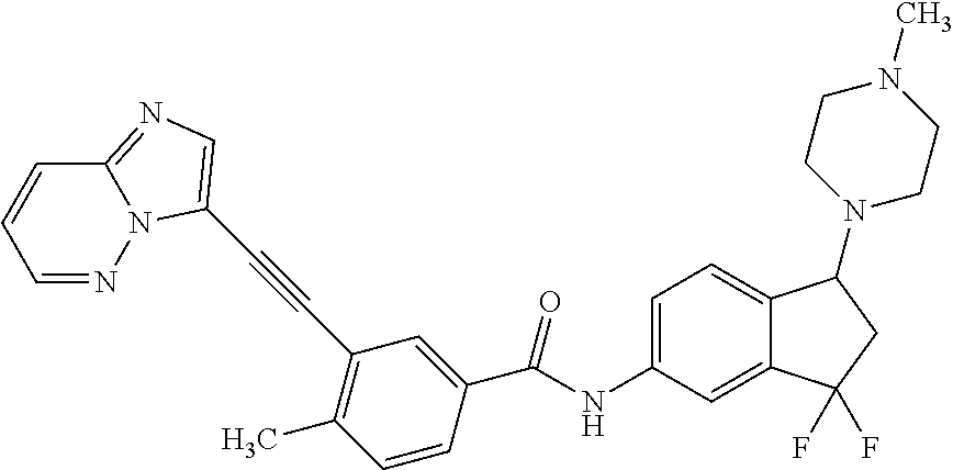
C1=C(NC(C2=CC(C#CC3=CN=C4N3N=CC=C4)=C(C)C=C2)=O)C=C2C(=C1)C(N1CCN(C)CC1)CC2(F)F
